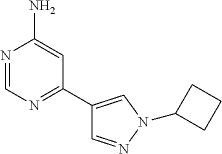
N1=CN=C(C2=CN(C3CCC3)N=C2)C=C1N
